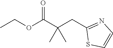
CCOC(C(CC1=NC=CS1)(C)C)=O
